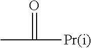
CC([Pr])=O
